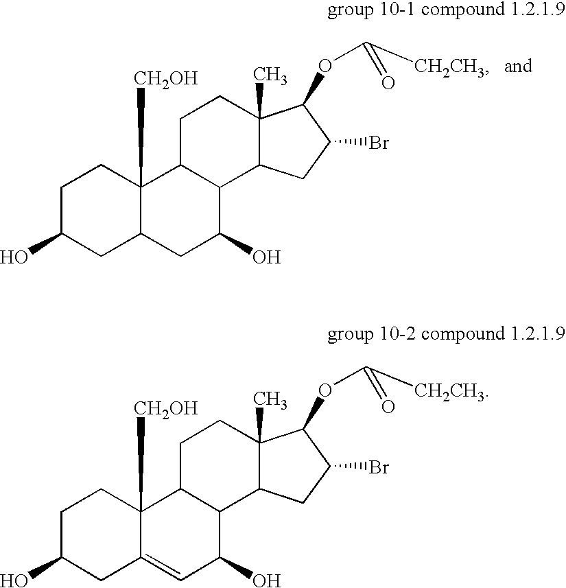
C1C(O)CC2C([CH2OH])(C1)C1C(C(O)C2)C2C(C)(CC1)C(OC(=O)[CH2CH3])C(Br)C2.C1C(O)CC2=CC(O)C3C(C2([CH2OH])C1)CCC1(C)C3CC(Br)C1OC(=O)[CH2CH3]
